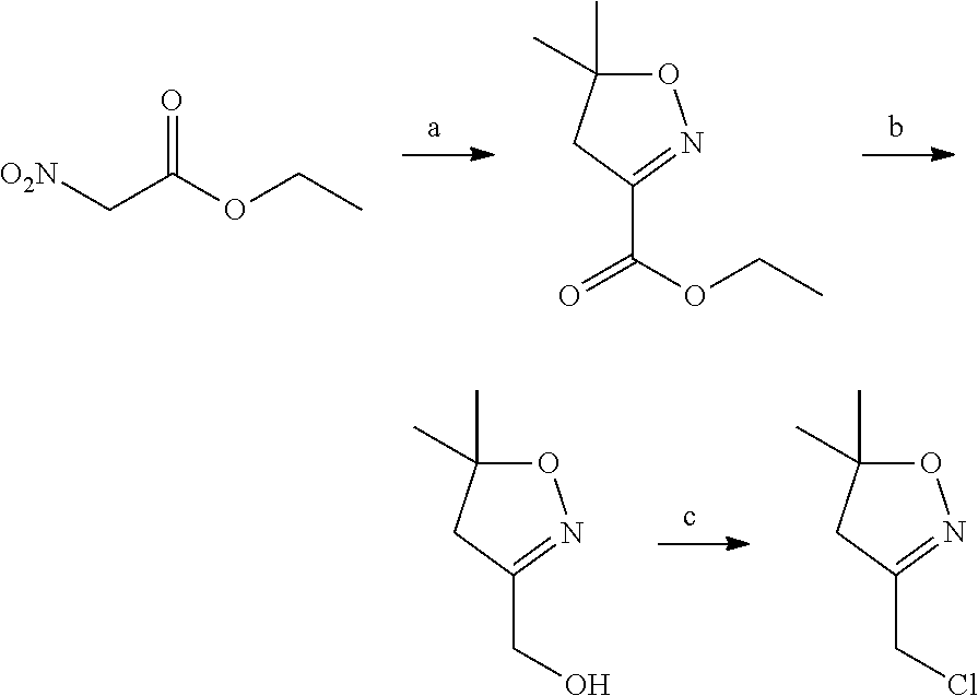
[O2N]CC(OCC)=O.O1C(C)(C)CC(C(OCC)=O)=N1.O1C(C)(C)CC(CO)=N1.O1C(C)(C)CC(CCl)=N1
